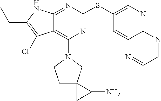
C1(SC2=CN=C3C(=C2)N=CC=N3)=NC(N2CCC3(C2)CC3N)=C2C(=N1)NC(CC)=C2Cl
